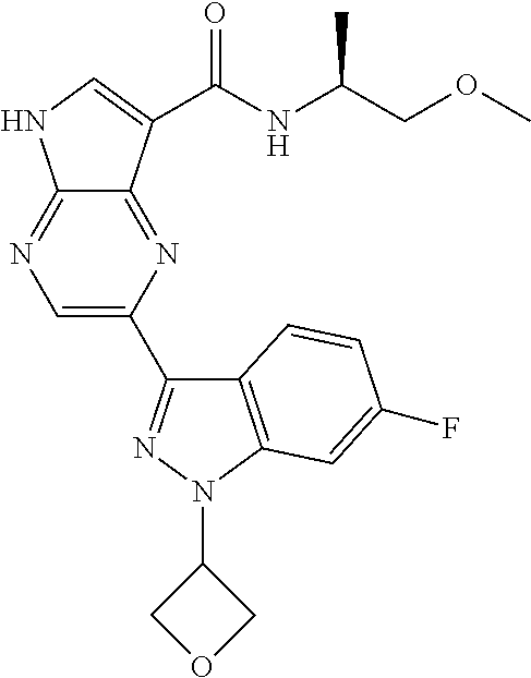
C1(C2=NN(C3COC3)C3=C2C=CC(F)=C3)=CN=C2C(=N1)C(C(NC(C)COC)=O)=CN2
